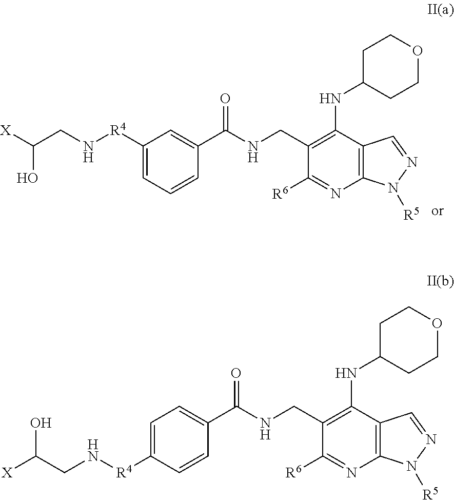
C1(C(NCC2=C(NC3CCOCC3)C3=C(N=C2[R6])N([R5])N=C3)=O)=CC([R4]NCC([X])O)=CC=C1.C1(C(NCC2=C(NC3CCOCC3)C3=C(N=C2[R6])N([R5])N=C3)=O)=CC=C([R4]NCC([X])O)C=C1
